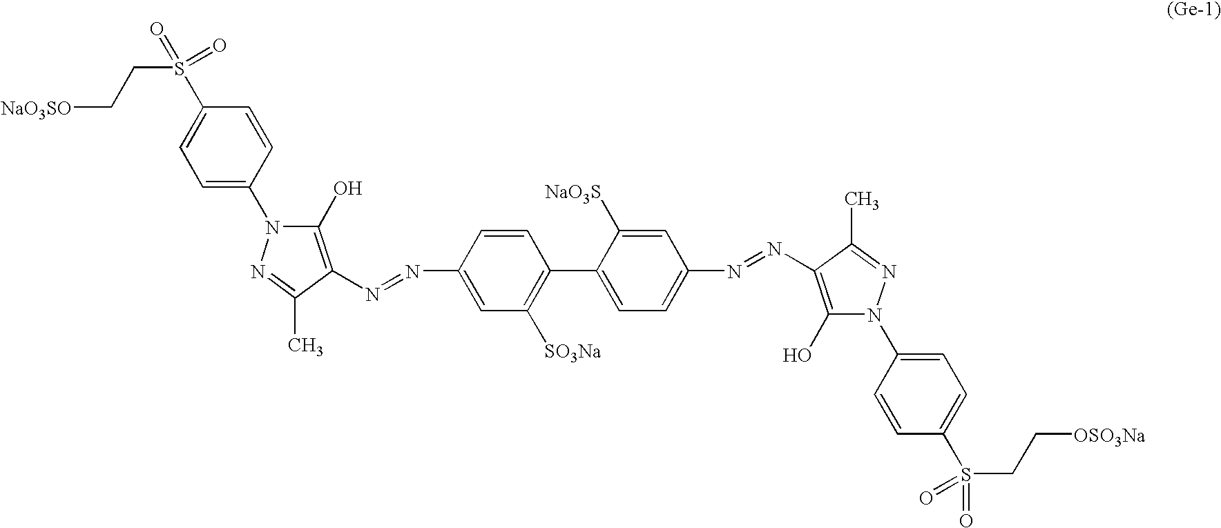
C1=C(N2C(O)=C(N=NC3=CC([SO3Na])=C(C4=CC=C(N=NC5=C(O)N(C6=CC=C(S(CC[OSO3Na])(=O)=O)C=C6)N=C5C)C=C4[NaO3S])C=C3)C(C)=N2)C=CC(S(CC[NaO3SO])(=O)=O)=C1
